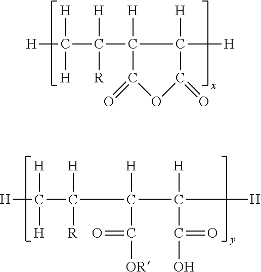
[H]C([H])([H])C([H])([R])C1([H])C(=O)OC(=O)C1([H])[H].[H]C([H])([H])C([H])([R])C([H])(C(=O)[OR])C(C(O)=O)([H])[H]
